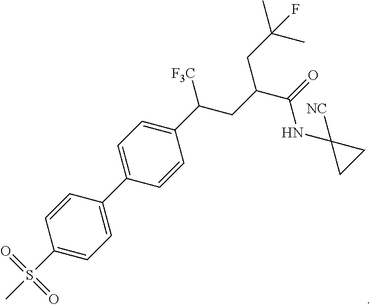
C1=CC(C2=CC=C(C([F3C])CC(C(=O)NC3([NC])CC3)CC(C)(C)F)C=C2)=CC=C1S(C)(=O)=O
